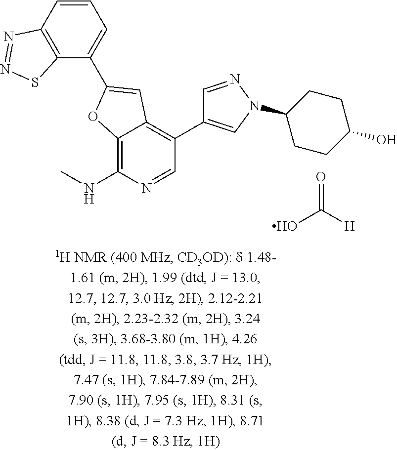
C12=C(NC)N=CC(C3=CN(C4CCC(O)CC4)N=C3)=C1C=C(C1=CC=CC3=C1SN=N3)O2.[H]C(O)=O
